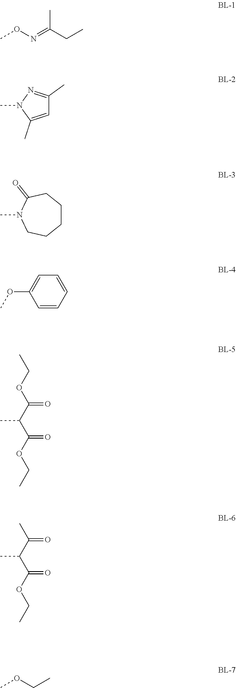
CON=C(CC)C.CN1C(C)=CC(C)=N1.CN1CCCCCC1=O.C1=CC=CC=C1OC.CCOC(C(C(OCC)=O)C)=O.CC(C(C(OCC)=O)C)=O.COCC
